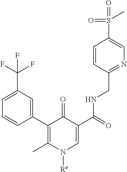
C1=CC(C2=C(C)N([Re])C=C(C(=O)NCC3=NC=C(S(=O)(=O)C)C=C3)C2=O)=CC(C(F)(F)F)=C1
